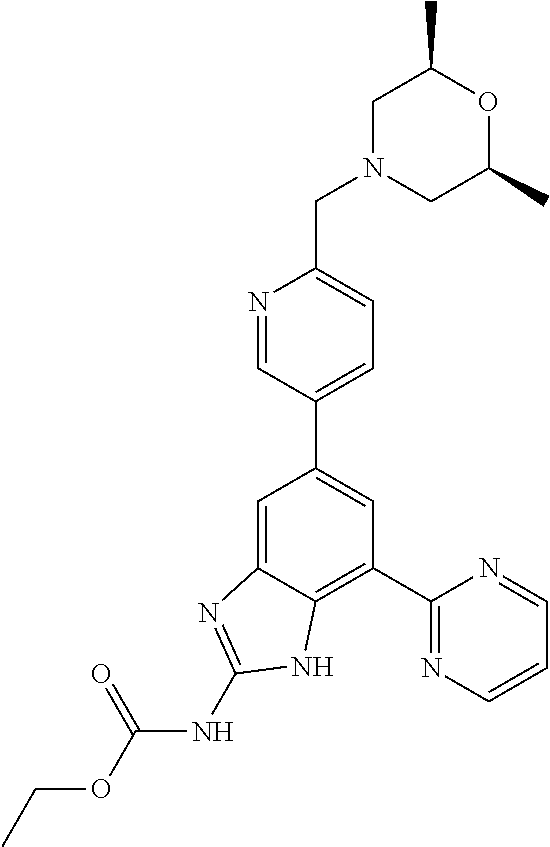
C1=C2C(=C(C3=NC=CC=N3)C=C1C1=CC=C(CN3CC(C)OC(C)C3)N=C1)NC(NC(OCC)=O)=N2
